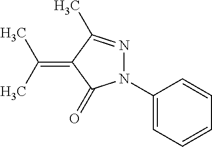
C(=C1C(=O)N(C2=CC=CC=C2)N=C1C)(C)C
